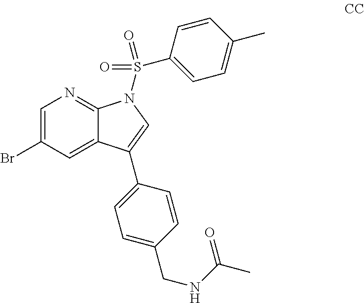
C1=C(Br)C=C2C(=N1)N(S(C1=CC=C(C)C=C1)(=O)=O)C=C2C1=CC=C(CNC(C)=O)C=C1
